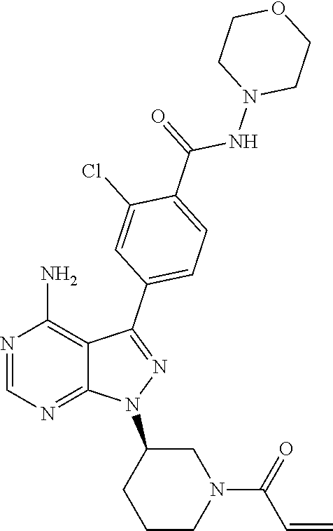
N1=CN=C2C(=C1N)C(C1=CC=C(C(NN3CCOCC3)=O)C(Cl)=C1)=NN2C1CCCN(C(=O)C=C)C1
